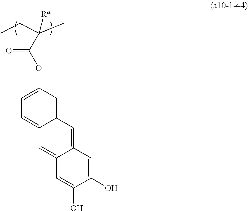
CCC(C)([Ra])C(OC1=CC=C2C(=C1)C=C1C(=C2)C=C(O)C(O)=C1)=O
